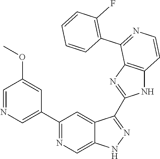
C1(C2=NC=C3C(=C2)C(C2=NC4=C(N2)C=CN=C4C2=C(F)C=CC=C2)=NN3)=CN=CC(OC)=C1
